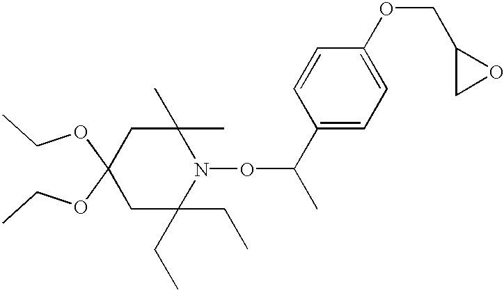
C1C(CC)(CC)N(OC(C)C2=CC=C(OCC3CO3)C=C2)C(C)(C)CC1(OCC)OCC
